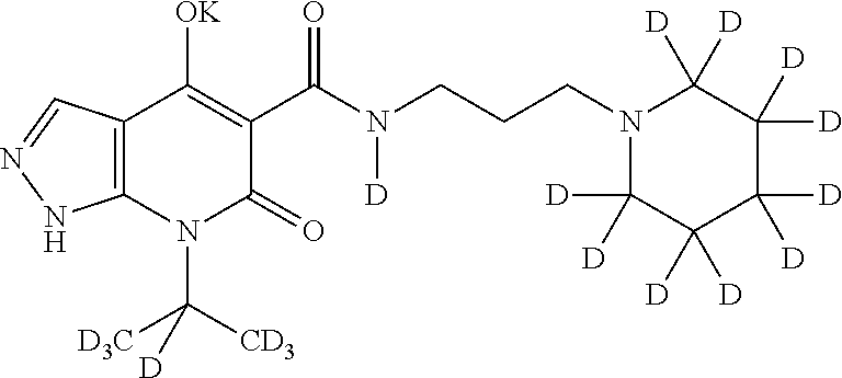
C12=C(N(C([D3C])([CD3])[D])C(=O)C(C(N(CCCN3C([D])([D])C([D])([D])C([D])([D])C([D])([D])C3([D])[D])[D])=O)=C1[OK])NN=C2
